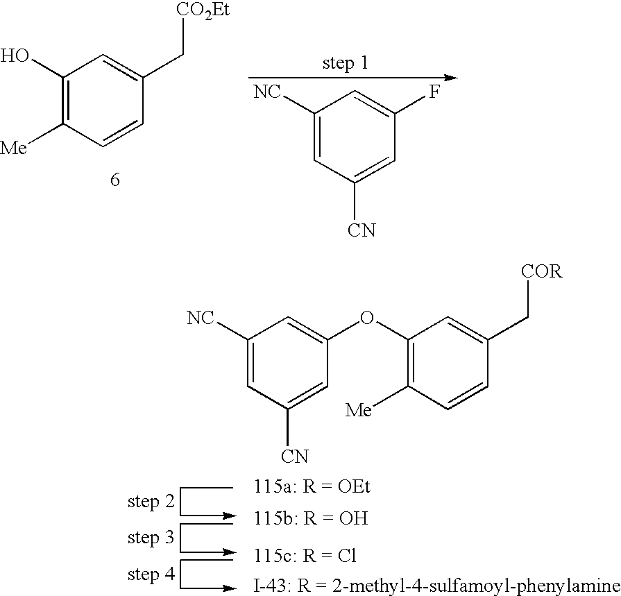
C1(O)=C([Me])C=CC(C[CO2Et])=C1.C1([NC])=CC([CN])=CC(F)=C1.C1(OC2=CC([NC])=CC([CN])=C2)=C([Me])C=CC(C[COR])=C1
